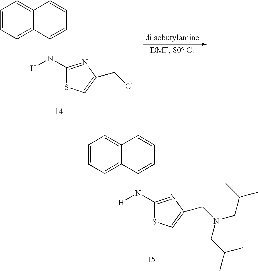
C12=CC=CC=C1C(N(C1=NC(CCl)=CS1)[H])=CC=C2.C12=CC=CC=C1C(N(C1=NC(CN(CC(C)C)CC(C)C)=CS1)[H])=CC=C2
